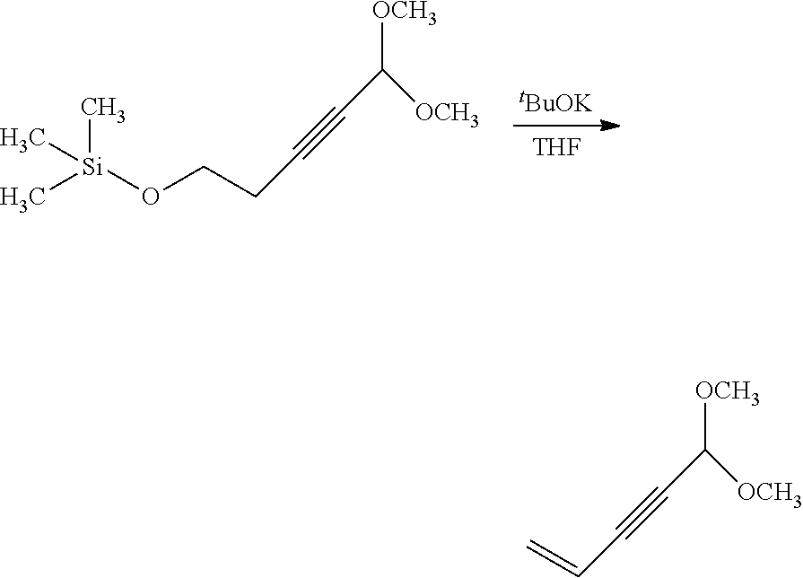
[Si](OCCC#CC([OCH3])[OCH3])(C)(C)C.[tBuOK].[THF].C=CC#CC([OCH3])[OCH3]
